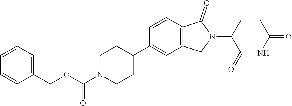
C1=CC2=C(C=C1C1CCN(C(OCC3=CC=CC=C3)=O)CC1)CN(C1C(=O)NC(=O)CC1)C2=O
